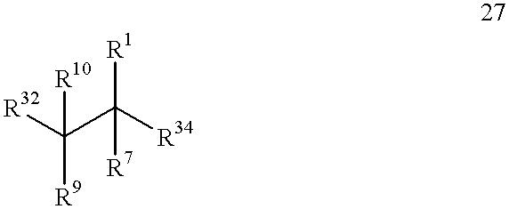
[R32]C(C([R34])([R1])[R7])([R10])[R9]
